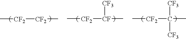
C[CF2][CF2]C.C[CF2][CF](C)[CF3].C[CF2]C([CF3])([CF3])C
